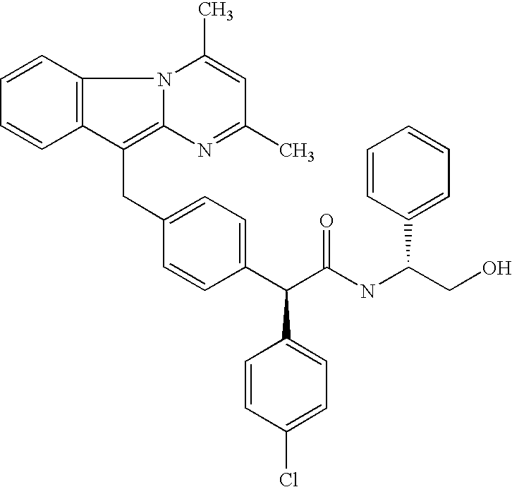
C1=CC2=C(C=C1)C(CC1=CC=C(C(C(NC(CO)C3=CC=CC=C3)=O)C3=CC=C(Cl)C=C3)C=C1)=C1N2C(C)=CC(C)=N1
